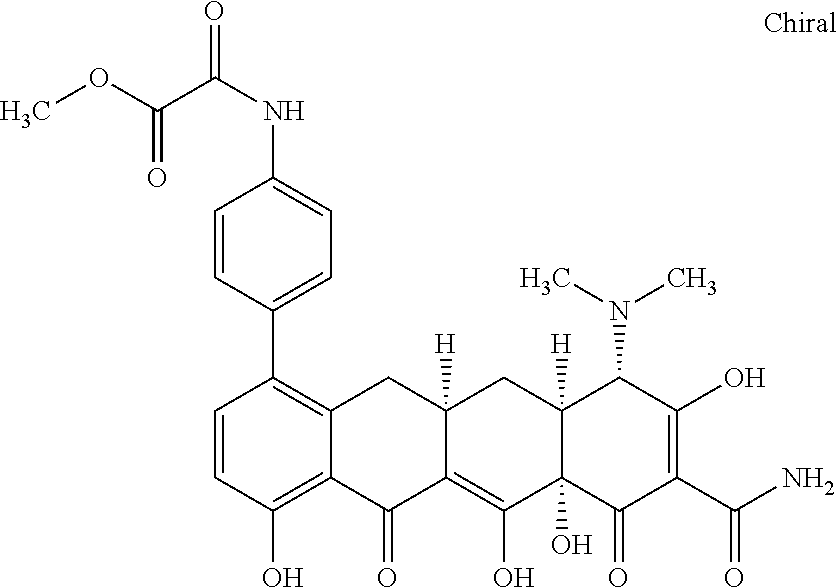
C12([H])C(O)(C(=O)C(C(N)=O)=C(O)C1N(C)C)C(O)=C1C([H])(C2)CC2=C(C3=CC=C(NC(=O)C(OC)=O)C=C3)C=CC(O)=C2C1=O
